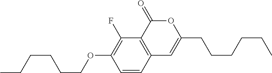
C1=CC2=C(C(F)=C1OCCCCCC)C(=O)OC(CCCCCC)=C2
